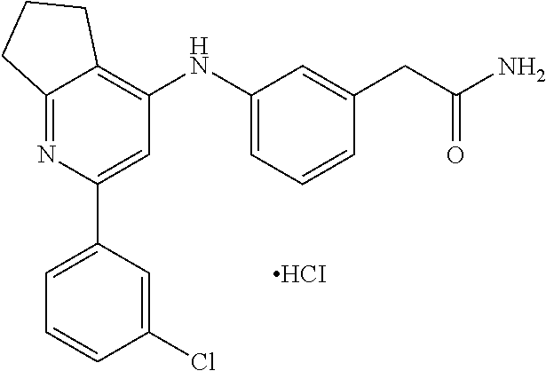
C12=NC(C3=CC=CC(Cl)=C3)=CC(NC3=CC=CC(CC(N)=O)=C3)=C1CCC2.[HCI]
